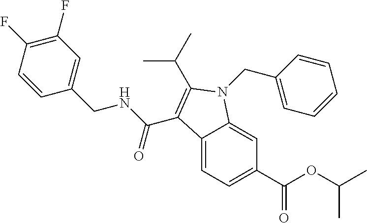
C1(F)=C(F)C=CC(CNC(=O)C2=C(C(C)C)N(CC3=CC=CC=C3)C3=CC(C(OC(C)C)=O)=CC=C32)=C1
